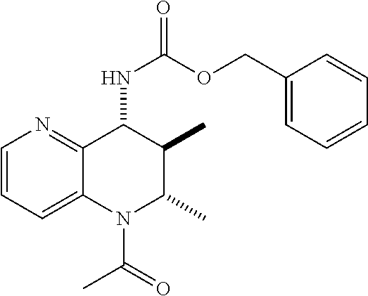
C1=CC=C2C(=N1)C(NC(=O)OCC1=CC=CC=C1)C(C)C(C)N2C(=O)C
